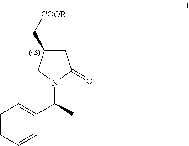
C1C(C[COOR])CN(C(C)C2=CC=CC=C2)C1=O
